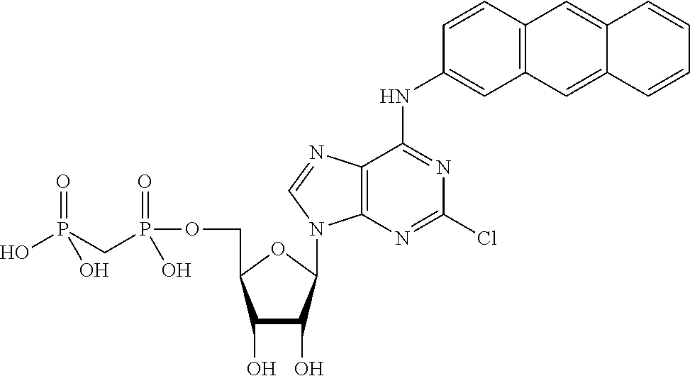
C1(O)C(O)C(N2C3=C(C(NC4=CC5=C(C=C4)C=C4C(=C5)C=CC=C4)=NC(Cl)=N3)N=C2)OC1COP(CP(=O)(O)O)(=O)O
